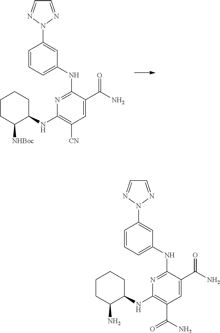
C1=C(NC2=NC(NC3C([NHBoc])CCCC3)=C([CN])C=C2C(N)=O)C=C(N2N=CC=N2)C=C1.C1=C(NC2=NC(NC3C(N)CCCC3)=C(C(N)=O)C=C2C(N)=O)C=C(N2N=CC=N2)C=C1
